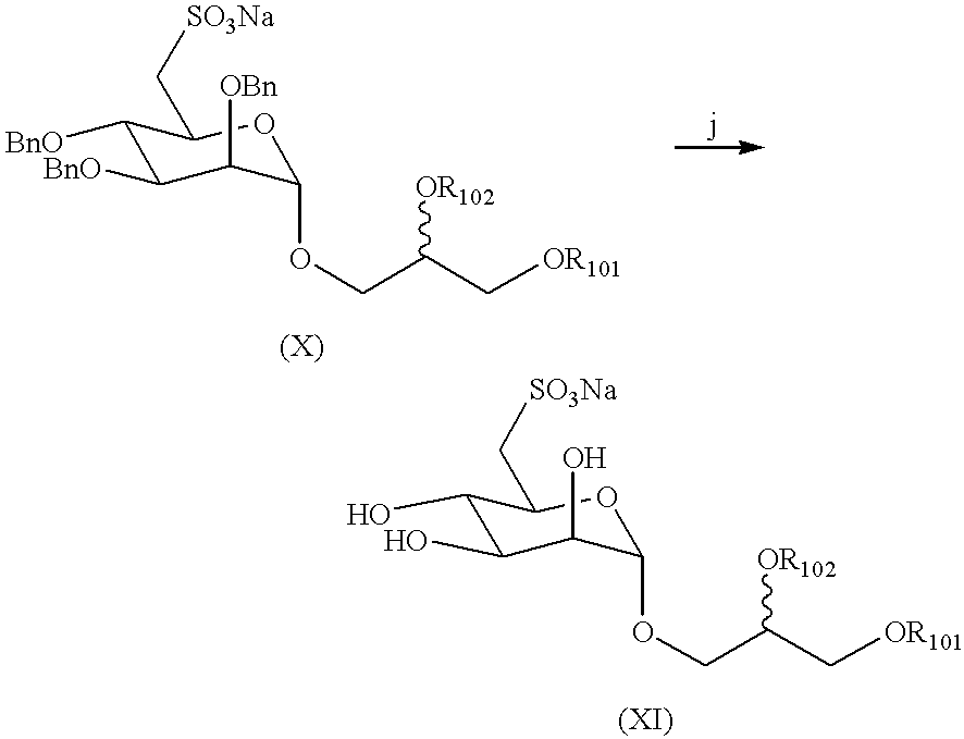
C1([OBn])C(OCC([OR102])C[OR101])OC(C[SO3Na])C([BnO])C1[BnO].C1(O)C(OCC([OR102])C[OR101])OC(C[SO3Na])C(O)C1O
